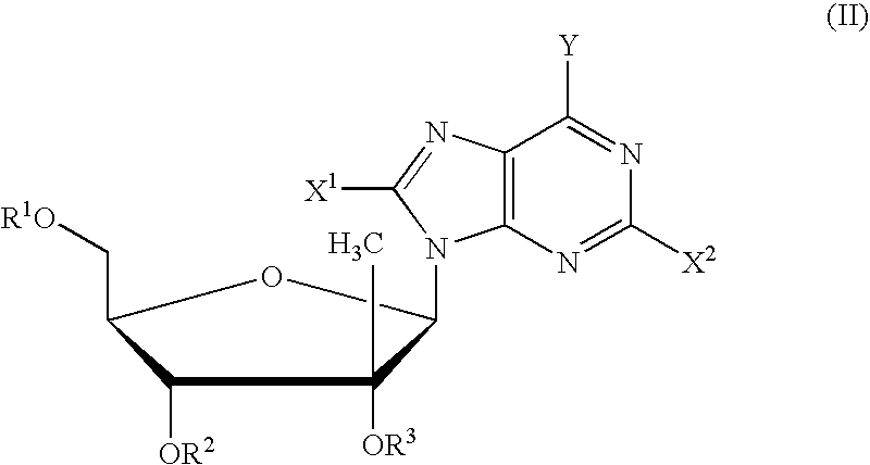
C1([OR2])C(C[R1O])OC(N2C3=C(N=C2[X1])C([Y])=NC([X2])=N3)C1([OR3])C
